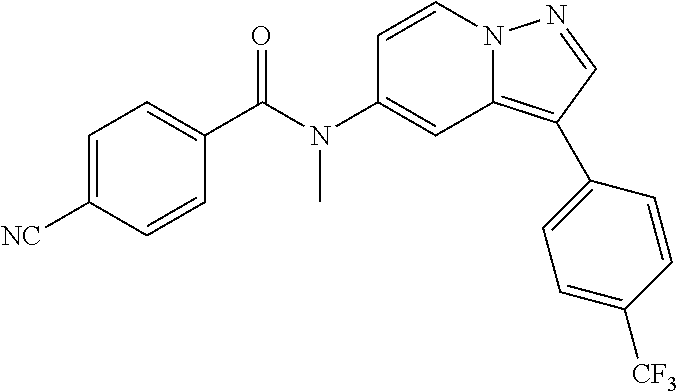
C1=CN2C(=C(C3=CC=C([CF3])C=C3)C=N2)C=C1N(C(C1=CC=C([NC])C=C1)=O)C
